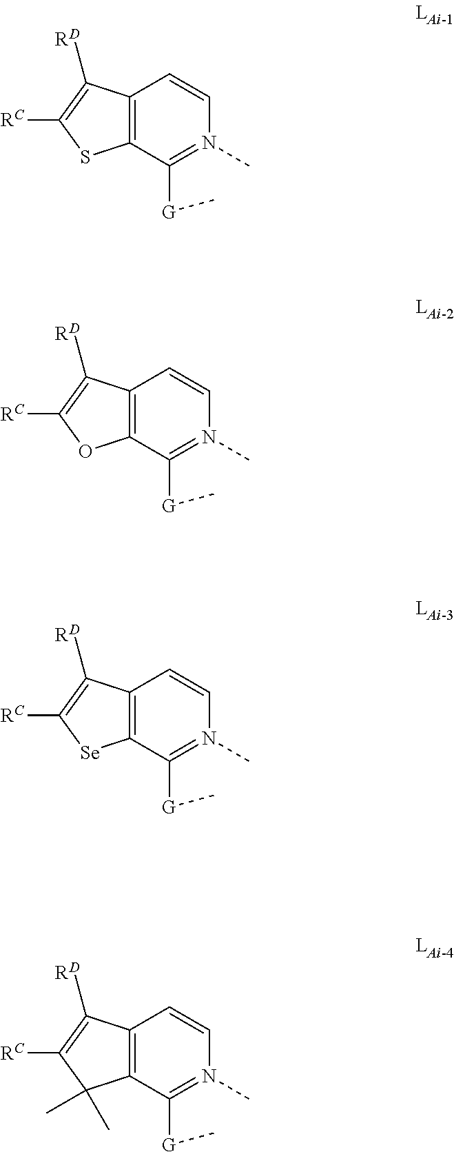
C12=C(C([G]C)=N(C)C=C1)SC([RC])=C2[RD].C12=C(C([G]C)=N(C)C=C1)OC([RC])=C2[RD].C12=C(C([G]C)=N(C)C=C1)[Se]C([RC])=C2[RD].C12=C(C([G]C)=N(C)C=C1)C(C)(C)C([RC])=C2[RD]
